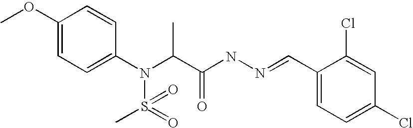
C1(OC)=CC=C(N(C(C(NN=CC2=CC=C(Cl)C=C2Cl)=O)C)S(=O)(C)=O)C=C1
